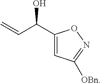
C=CC(O)C1=CC([OBn])=NO1
